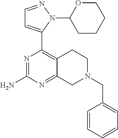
N1=C(N)N=C2C(=C1C1=CC=NN1C1CCCCO1)CCN(CC1=CC=CC=C1)C2
